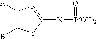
C1([A])=C(B)[Y]C([X][P(OH)2]=O)=N1
